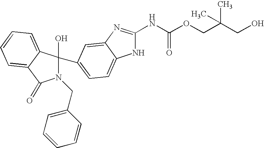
N1(CC2=CC=CC=C2)C(O)(C2=CC=C3NC(NC(OCC(CO)(C)C)=O)=NC3=C2)C2=CC=CC=C2C1=O
